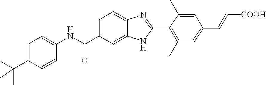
C1=C(C(C)(C)C)C=CC(NC(C2=CC=C3C(=C2)NC(C2=C(C)C=C(C=C[COOH])C=C2C)=N3)=O)=C1
